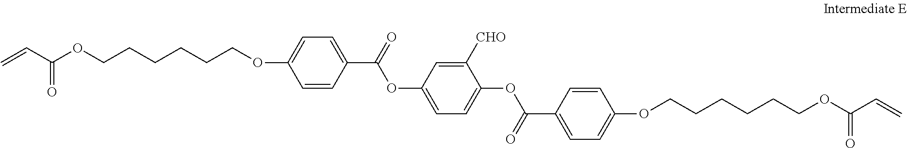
C(C1=CC=C(OCCCCCCOC(C=C)=O)C=C1)(=O)OC1=CC=C(OC(C2=CC=C(OCCCCCCOC(C=C)=O)C=C2)=O)C([CHO])=C1
